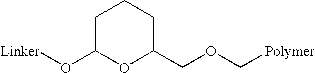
C1C(O[Linker])OC(COC[Polymer])CC1
